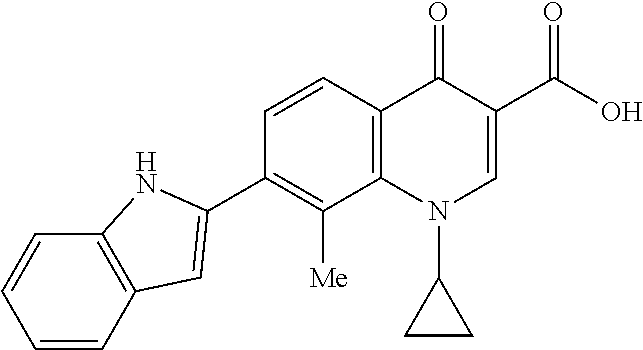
C1=CC2=C(C=C1)NC(C1=C([Me])C3=C(C=C1)C(=O)C(C(O)=O)=CN3C1CC1)=C2
